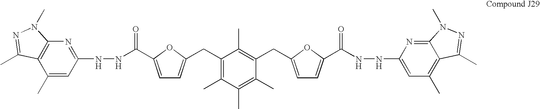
C1(C)=CC(NNC(=O)C2=CC=C(CC3=C(C)C(C)=C(C)C(CC4=CC=C(C(NNC5=CC(C)=C6C(=N5)N(C)N=C6C)=O)O4)=C3C)O2)=NC2=C1C(C)=NN2C
